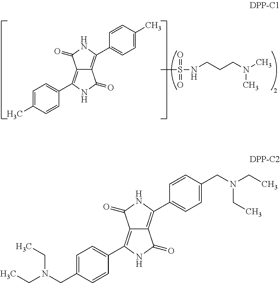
C12=C(C3=CC=C(CN(CC)CC)C=C3)NC(=O)C1=C(C1=CC=C(CN(CC)CC)C=C1)NC2=O.C12=C(C3=CC=C(C)C=C3)NC(=O)C1=C(C1=CC=C(C)C=C1)NC2=O.CS(NCCCN(C)C)(=O)=O
